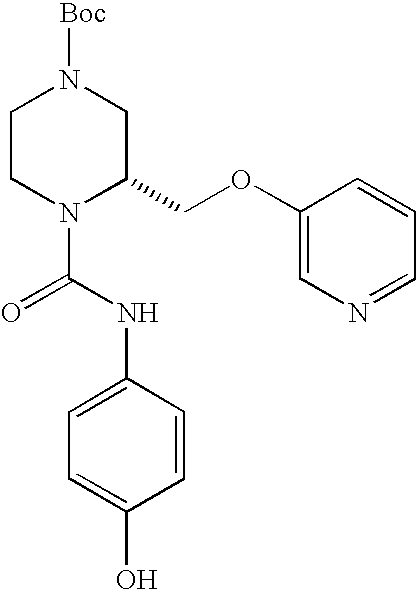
C1CN(C(=O)NC2=CC=C(O)C=C2)C(COC2=CN=CC=C2)CN1[Boc]
